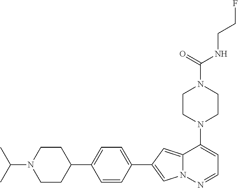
N1(C2=CC=NN3C2=CC(C2=CC=C(C4CCN(C(C)C)CC4)C=C2)=C3)CCN(C(NCCF)=O)CC1
